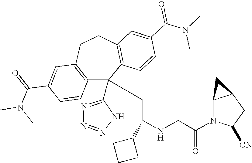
C1(C(=O)N(C)C)=CC2=C(C=C1)C(C1=NN=NN1)(CC(NCC(N1C([CN])CC3C1C3)=O)C1CCC1)C1=C(CC2)C=C(C(N(C)C)=O)C=C1
